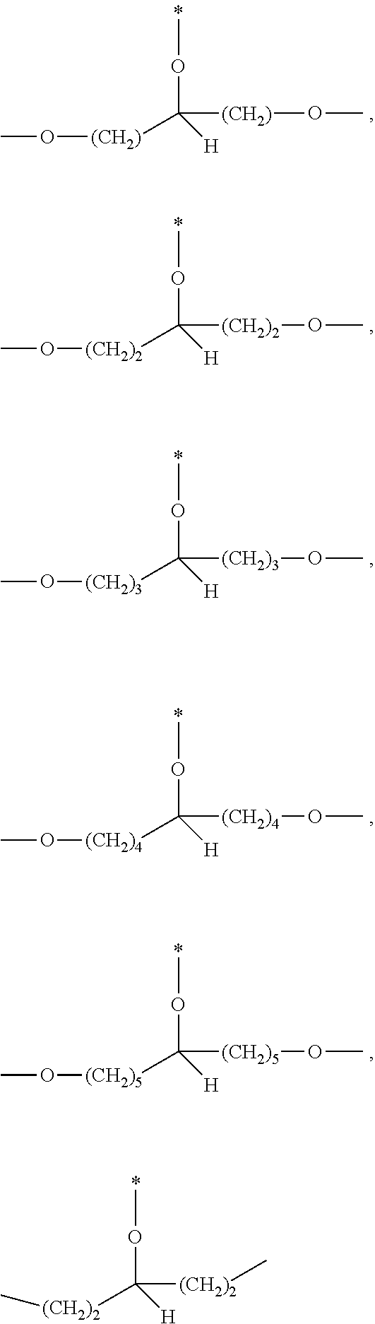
COC([(CH2)]OC)([H])[(CH2)]OC.COC([(CH2)2]OC)([H])[(CH2)2]OC.COC([(CH2)4]OC)([H])[(CH2)4]OC.COC([(CH2)3]OC)([H])[(CH2)3]OC.COC([(CH2)5]OC)([H])[(CH2)5]OC.COC([(CH2)2]C)([H])[(CH2)2]C
